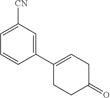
C1(C2=CCC(=O)CC2)=CC([CN])=CC=C1
